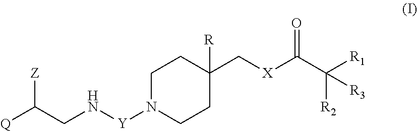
C1N([Y]NCC([Q])[Z])CCC(C[X]C(C([R1])([R2])[R3])=O)([R])C1
